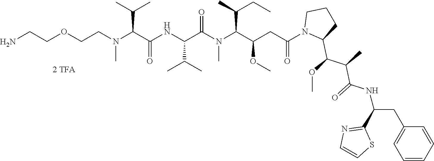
C(CN(C(C(NC(C(N(C(C(CC(N1C(C(OC)C(C)C(=O)NC(CC2=CC=CC=C2)C2=NC=CS2)CCC1)=O)OC)C(CC)C)C)=O)C(C)C)=O)C(C)C)C)OCCN
